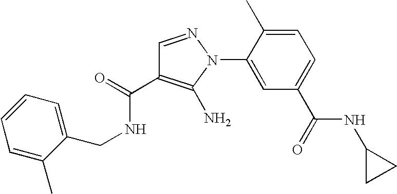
C1=C(C)C(N2N=CC(C(=O)NCC3=CC=CC=C3C)=C2N)=CC(C(=O)NC2CC2)=C1
